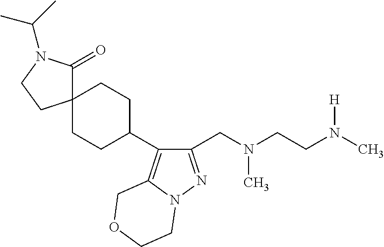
C1(CN(CCN(C)[H])C)=NN2C(=C1C1CCC3(CC1)C(=O)N(C(C)C)CC3)COCC2
